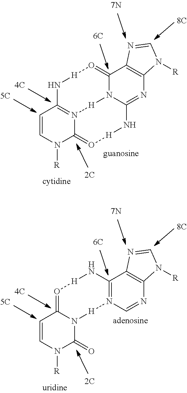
C1=CN([R])C2=O[H]NC3=NC4=C(C5=O[H]NC1=N2[H]N53)N=CN4[R].C1=CN([R])C(=O)N2C1=O[H]NC1=N(C=NC3=C1N=CN3[R])[H]2
